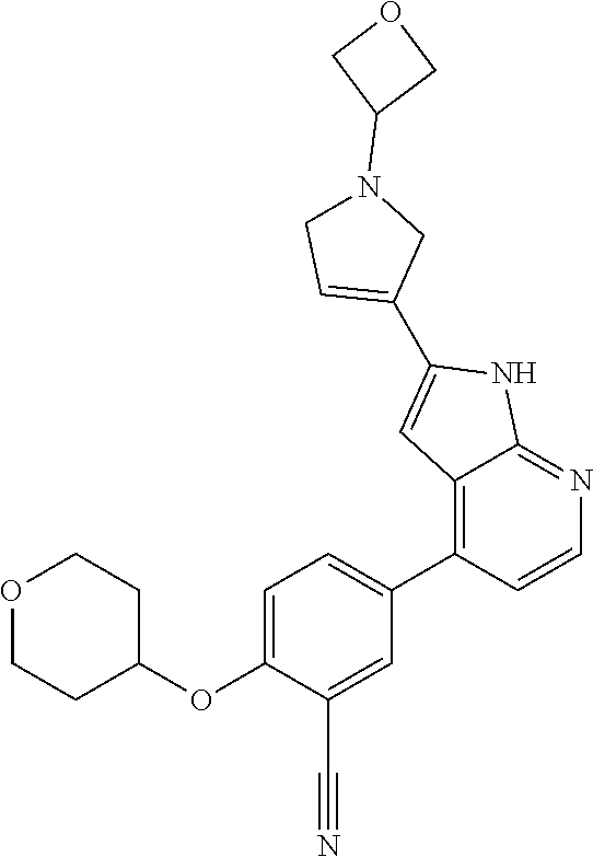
O(C1=CC=C(C2=C3C(=NC=C2)NC(C2=CCN(C4COC4)C2)=C3)C=C1C#N)C1CCOCC1
